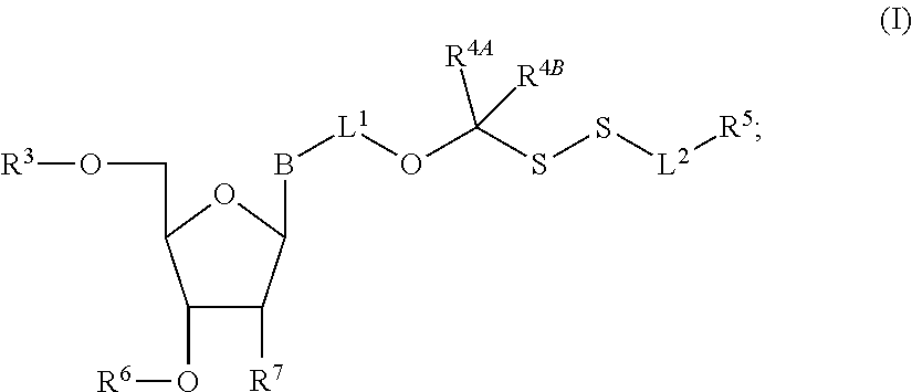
C1(O[R6])C([R7])C(B[L1]OC(SS[L2][R5])([R4A])[R4B])OC1CO[R3]
